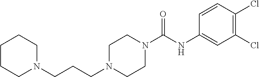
N1(CCCN2CCN(C(=O)NC3=CC(Cl)=C(Cl)C=C3)CC2)CCCCC1
